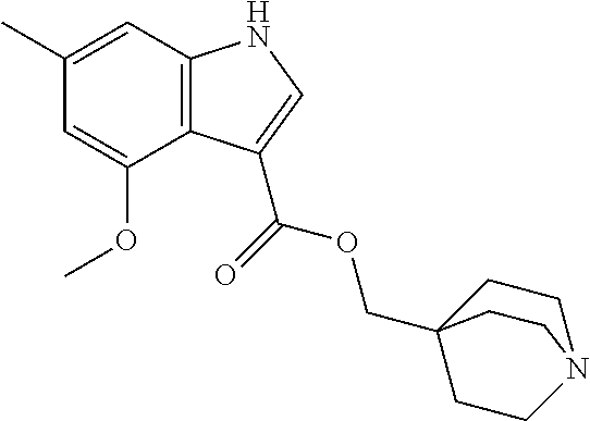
C1(C)=CC2=C(C(OC)=C1)C(C(=O)OCC13CCN(CC1)CC3)=CN2
